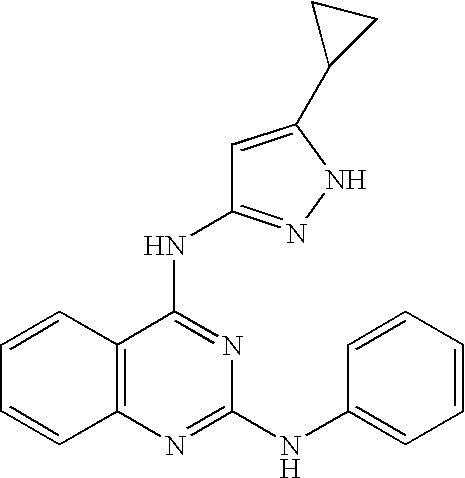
C1=CC2=C(C=C1)N=C(NC1=CC=CC=C1)N=C2NC1=NNC(C2CC2)=C1
